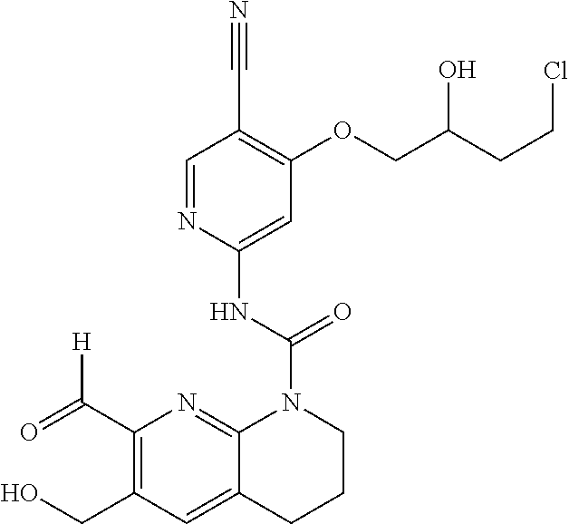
C1=NC(NC(=O)N2C3=NC(C(=O)[H])=C(CO)C=C3CCC2)=CC(OCC(CCCl)O)=C1C#N
